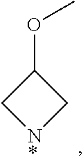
C1(OC)C[N*]C1
